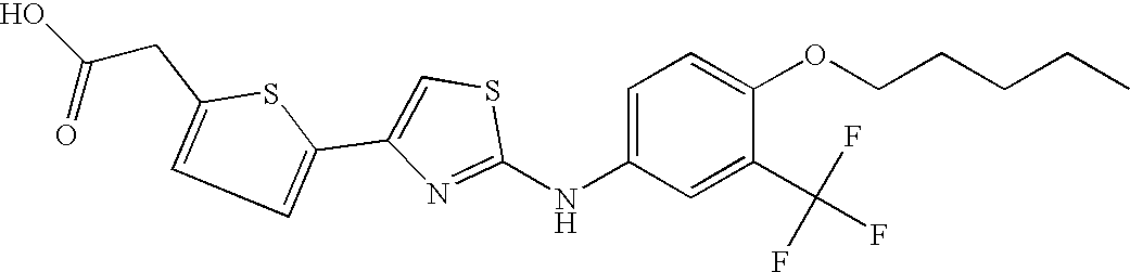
C1=C(CC(O)=O)SC(C2=CSC(NC3=CC=C(OCCCCC)C(C(F)(F)F)=C3)=N2)=C1
